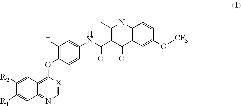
C1=[X]C(OC2=C(F)C=C(NC(C3=C(C)N(C)C4=C(C3=O)C=C(O[CF3])C=C4)=O)C=C2)=C2C=C([R2])C([R1])=CC2=N1
